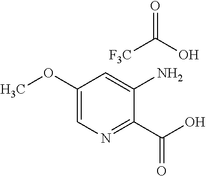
C1(OC)=CN=C(C(O)=O)C(N)=C1.[F3C]C(O)=O
